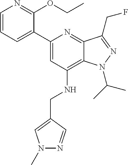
C12=C(NCC3=CN(C)N=C3)C=C(C3=CC=CN=C3OCC)N=C1C(CF)=NN2C(C)C
